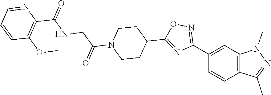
C1(C2=NOC(C3CCN(C(=O)CNC(C4=C(OC)C=CC=N4)=O)CC3)=N2)=CC2=C(C=C1)C(C)=NN2C
